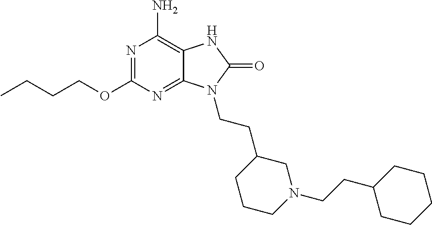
N1=C(OCCCC)N=C2C(=C1N)NC(=O)N2CCC1CCCN(CCC2CCCCC2)C1
